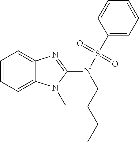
C1=CC=C2C(=C1)N=C(N(S(=O)(=O)C1=CC=CC=C1)CCCC)N2C
